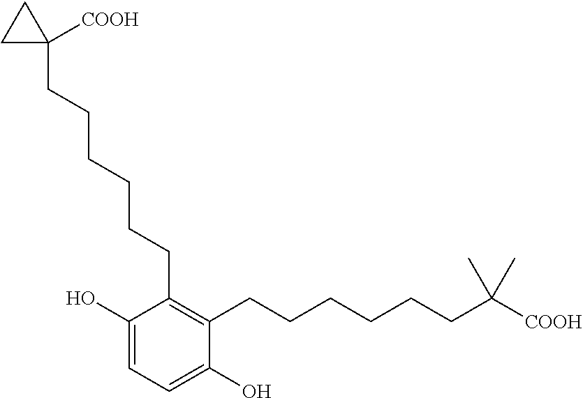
C1=C(O)C(CCCCCCC2([COOH])CC2)=C(CCCCCCC(C)(C)[COOH])C(O)=C1
